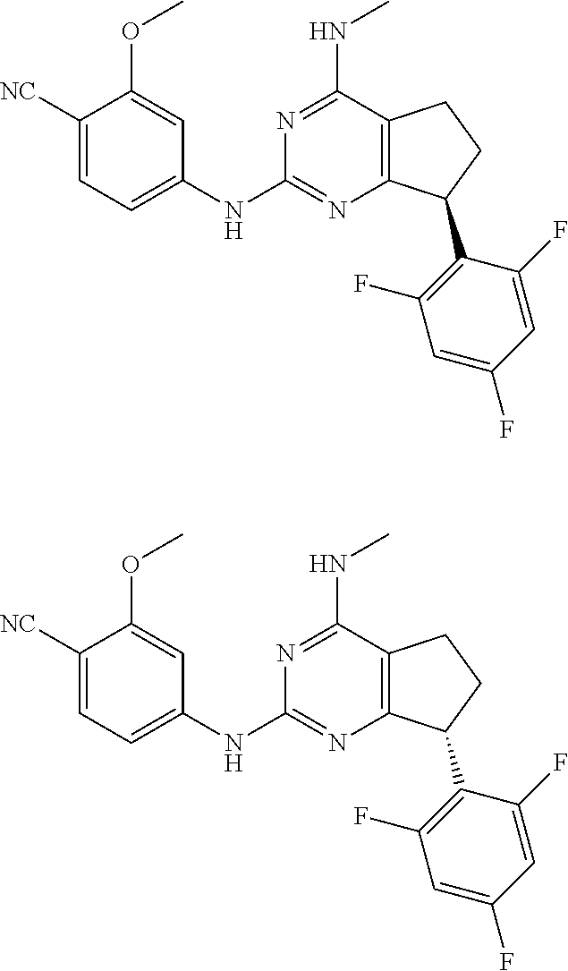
C1(NC2=CC=C([NC])C(OC)=C2)=NC2=C(CCC2C2=C(F)C=C(F)C=C2F)C(NC)=N1.C1(NC2=CC=C([NC])C(OC)=C2)=NC2=C(CCC2C2=C(F)C=C(F)C=C2F)C(NC)=N1
